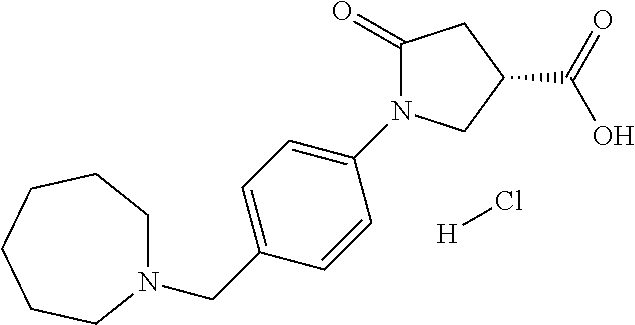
[H]Cl.N1(CC2=CC=C(N3C(=O)CC(C(=O)O)C3)C=C2)CCCCCC1
